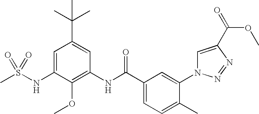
CS(NC1=CC(C(C)(C)C)=CC(NC(C2=CC=C(C)C(N3C=C(C(=O)OC)N=N3)=C2)=O)=C1OC)(=O)=O
